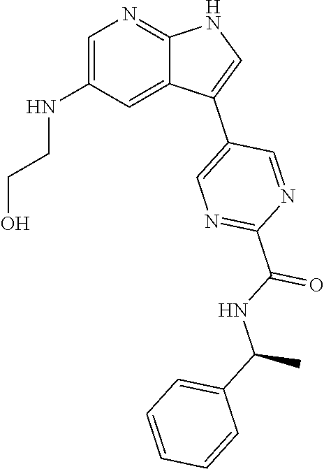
C1=C(NCCO)C=C2C(=N1)NC=C2C1=CN=C(C(NC(C2=CC=CC=C2)C)=O)N=C1
